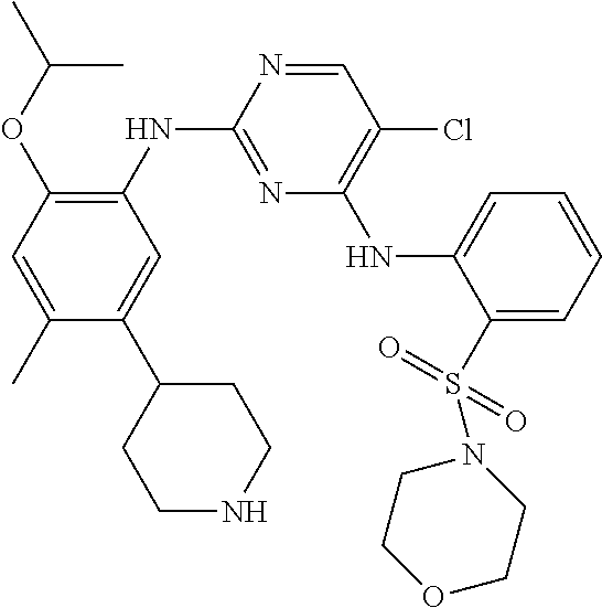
C1=NC(NC2=C(OC(C)C)C=C(C)C(C3CCNCC3)=C2)=NC(NC2=CC=CC=C2S(=O)(=O)N2CCOCC2)=C1Cl
